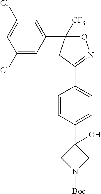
C1(Cl)=CC(C2([CF3])ON=C(C3=CC=C(C4(O)CN([Boc])C4)C=C3)C2)=CC(Cl)=C1
